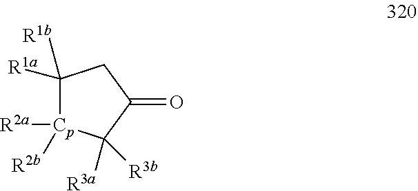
C1([R1b])([R1a])[Cp]([R2a])([R2b])C([R3a])([R3b])C(=O)C1
